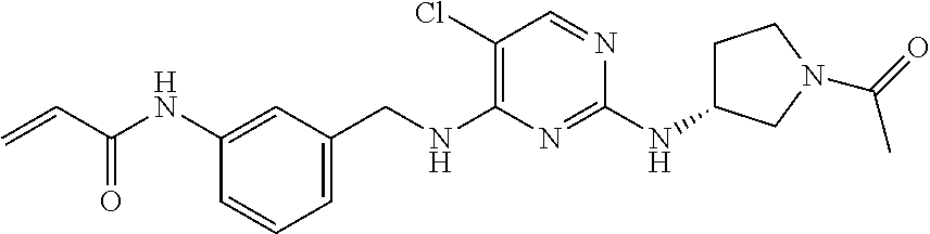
C1=C(CNC2=C(Cl)C=NC(NC3CCN(C(=O)C)C3)=N2)C=C(NC(C=C)=O)C=C1
